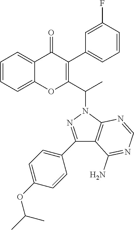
C1=CC=C2C(=C1)OC(C(N1N=C(C3=CC=C(OC(C)C)C=C3)C3=C1N=CN=C3N)C)=C(C1=CC=CC(F)=C1)C2=O
